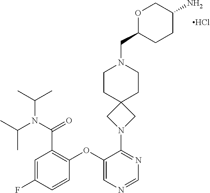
C1=C(F)C=CC(OC2=CN=CN=C2N2CC3(C2)CCN(CC2CCC(N)CO2)CC3)=C1C(N(C(C)C)C(C)C)=O.Cl
